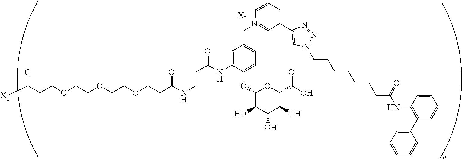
[X-].C(OCCOCCOCCC(NCCC(NC1=CC(C[N+]2=CC(C3=CN(CCCCCCCC(NC4=C(C5=CC=CC=C5)C=CC=C4)=O)N=N3)=CC=C2)=CC=C1OC1C(O)C(O)C(O)C(C(=O)O)O1)=O)=O)CC(=O)[X1]
